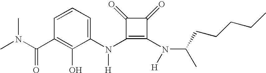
C(C1=C(O)C(N(C2=C(N(C(C)CCCCC)[H])C(=O)C2=O)[H])=CC=C1)(=O)N(C)C
